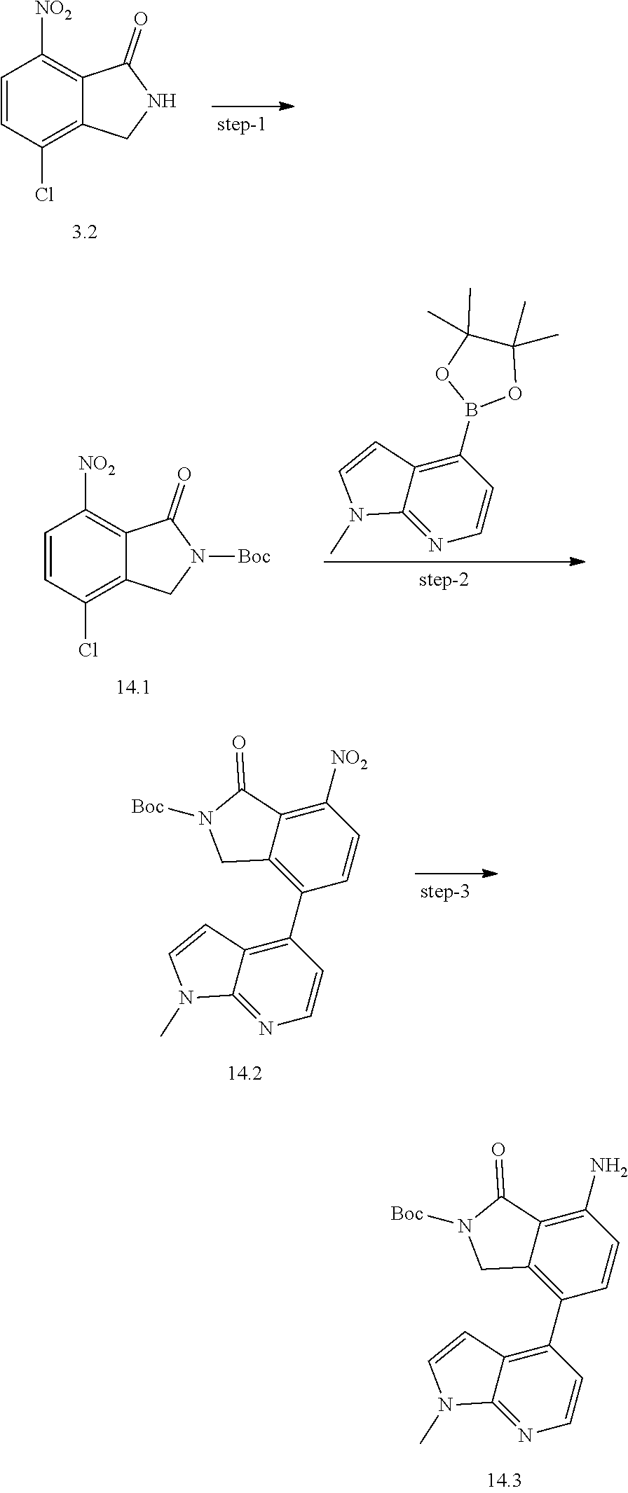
C1=CC(Cl)=C2C(=C1[NO2])C(=O)NC2.C1=CC(Cl)=C2C(=C1[NO2])C(=O)N([Boc])C2.C1(B2OC(C)(C)C(C)(C)O2)=C2C(=NC=C1)N(C)C=C2.C1(C2=C3C(=C([NO2])C=C2)C(=O)N([Boc])C3)=C2C(=NC=C1)N(C)C=C2.C1(C2=C3C(=C(N)C=C2)C(=O)N([Boc])C3)=C2C(=NC=C1)N(C)C=C2
